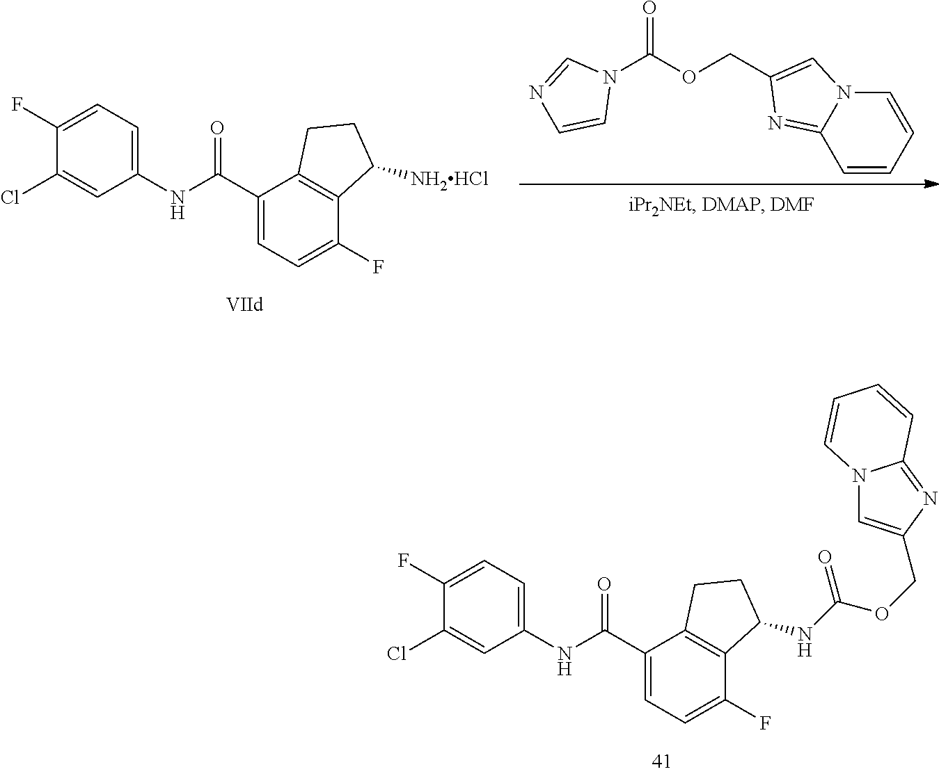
C1(Cl)=CC(NC(C2=CC=C(F)C3=C2CCC3NC(OCC2=CN3C(=N2)C=CC=C3)=O)=O)=CC=C1F.N1(C(OCC2=CN3C(=N2)C=CC=C3)=O)C=NC=C1.C1(Cl)=CC(NC(C2=CC=C(F)C3=C2CCC3[NH2HCl])=O)=CC=C1F
